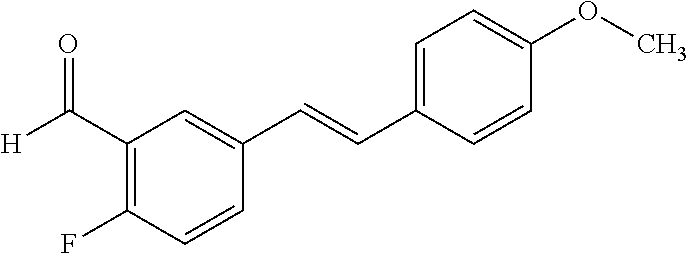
C1(F)=C(C([H])=O)C=C(C=CC2=CC=C(OC)C=C2)C=C1
